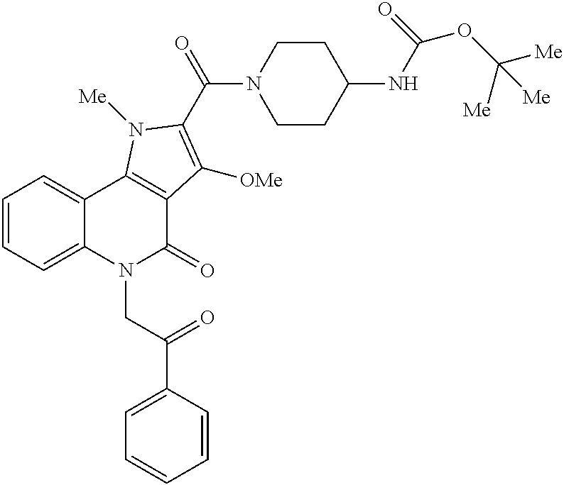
C1=CC=C2C(=C1)C1=C(C(=O)N2CC(C2=CC=CC=C2)=O)C([OMe])=C(C(=O)N2CCC(NC(OC([Me])([Me])[Me])=O)CC2)N1[Me]
